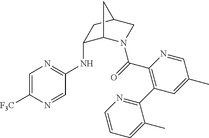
C1=C([F3C])N=CC(NC2C3N(C(=O)C4=C(C5=NC=CC=C5C)C=C(C)C=N4)CC(C2)C3)=N1
